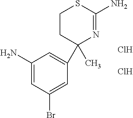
C1CC(C)(C2=CC(N)=CC(Br)=C2)N=C(N)S1.Cl.Cl
